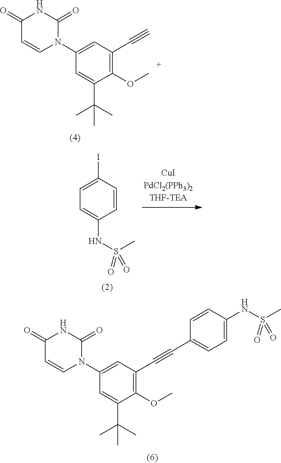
C1=CC(I)=CC=C1NS(C)(=O)=O.C1=C(N2C(=O)NC(=O)C=C2)C=C(C(C)(C)C)C(OC)=C1C#CC1=CC=C(NS(C)(=O)=O)C=C1.C1=C(N2C(=O)NC(=O)C=C2)C=C(C(C)(C)C)C(OC)=C1C#C
